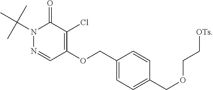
N1(C(C)(C)C)N=CC(OCC2=CC=C(COCC[OTs])C=C2)=C(Cl)C1=O
